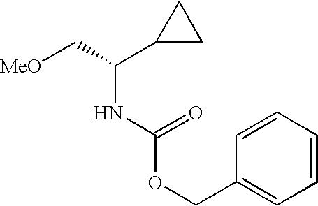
N(C(C[MeO])C1CC1)C(OCC1=CC=CC=C1)=O
